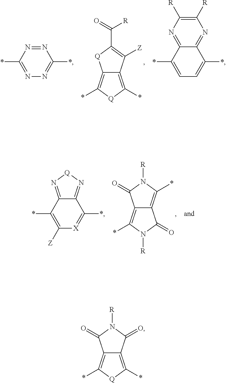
N1=C(*)N=NC(*)=N1.C12=C(*)[Q]C(*)=C1[Q]C(C([R])=O)=C2[Z].C1=C(*)C2=NC([R])=C([R])N=C2C(*)=C1.C1([Z])=C(*)C2=N[Q]N=C2C(*)=[X]1.C12=C(*)N([R])C(=O)C1=C(*)N([R])C2=O.C12=C(*)[Q]C(*)=C1C(=O)N([R])C2=O
